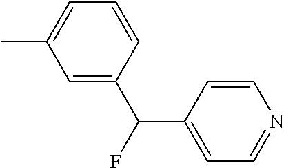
C1(C(C2=CC=NC=C2)F)=CC(C)=CC=C1
